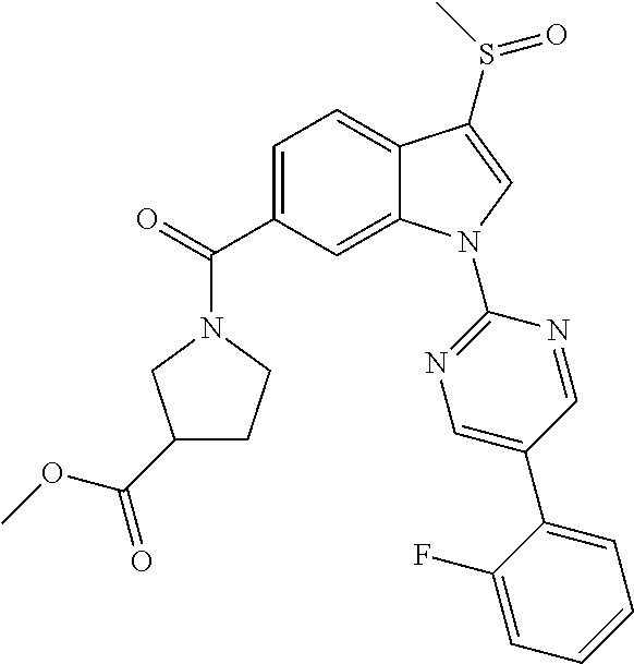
C1=C(C(=O)N2CCC(C(OC)=O)C2)C=C2C(=C1)C(S(=O)C)=CN2C1=NC=C(C2=CC=CC=C2F)C=N1
